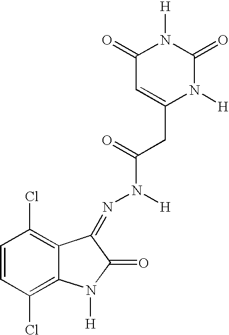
C1=CC(Cl)=C2C(=C1Cl)C(=NN(C(=O)CC1=CC(=O)N([H])C(=O)N1[H])[H])C(=O)N2[H]
